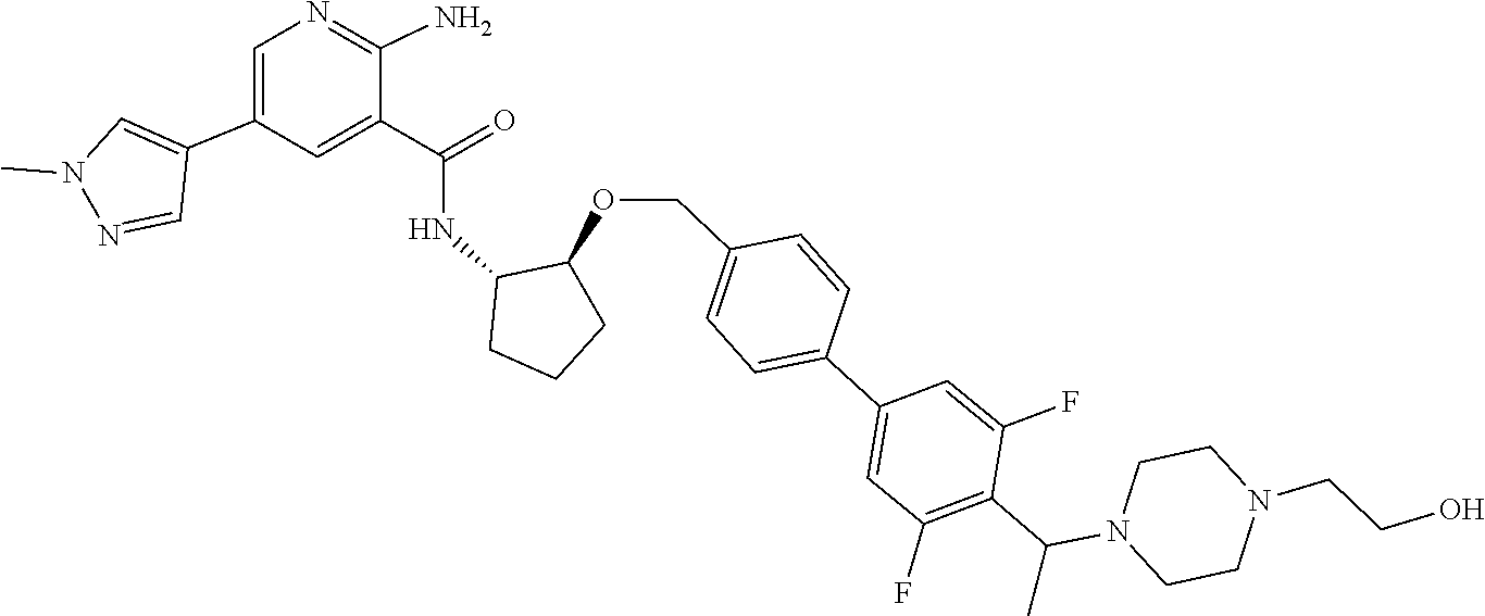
C1CN(C(C2=C(F)C=C(C3=CC=C(COC4C(NC(C5=CC(C6=CN(C)N=C6)=CN=C5N)=O)CCC4)C=C3)C=C2F)C)CCN1CCO
